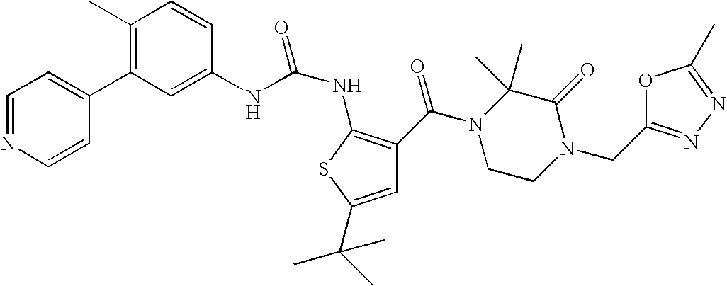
C1(C)=C(C2=CC=NC=C2)C=C(NC(NC2=C(C(N3CCN(CC4=NN=C(C)O4)C(=O)C3(C)C)=O)C=C(C(C)(C)C)S2)=O)C=C1
